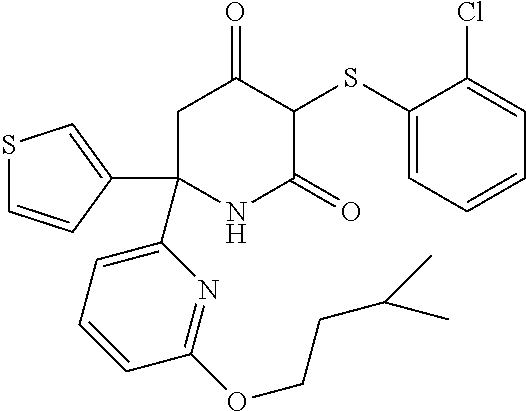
C1(SC2C(=O)CC(C3=CC=CC(OCCC(C)C)=N3)(C3=CSC=C3)NC2=O)=CC=CC=C1Cl
